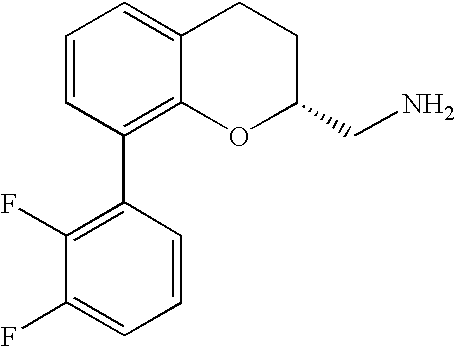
C1=CC(C2=C(F)C(F)=CC=C2)=C2C(=C1)CCC(CN)O2
